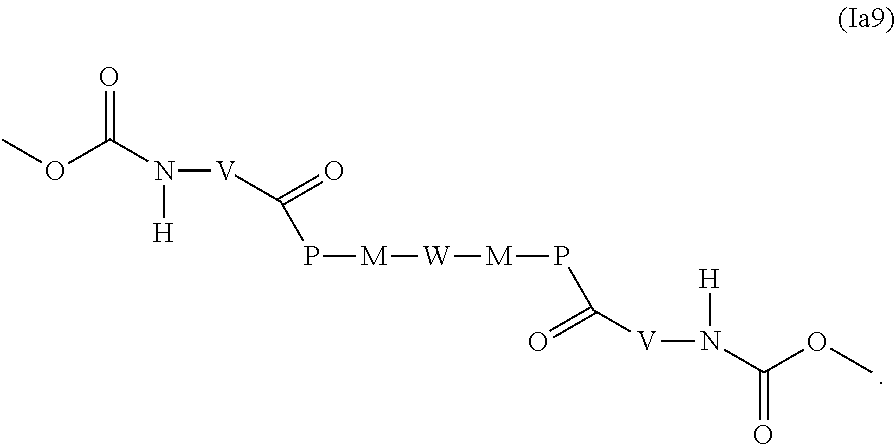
COC(N([H])[V]C(=O)P[M][W][M]PC(=O)[V]N([H])C(OC)=O)=O
